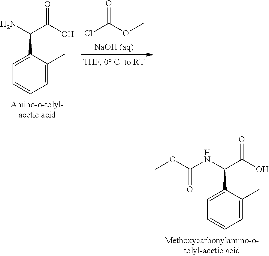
C1=C(C(NC(OC)=O)C(O)=O)C(C)=CC=C1.C1=C(C(N)C(O)=O)C(C)=CC=C1.ClC(OC)=O
